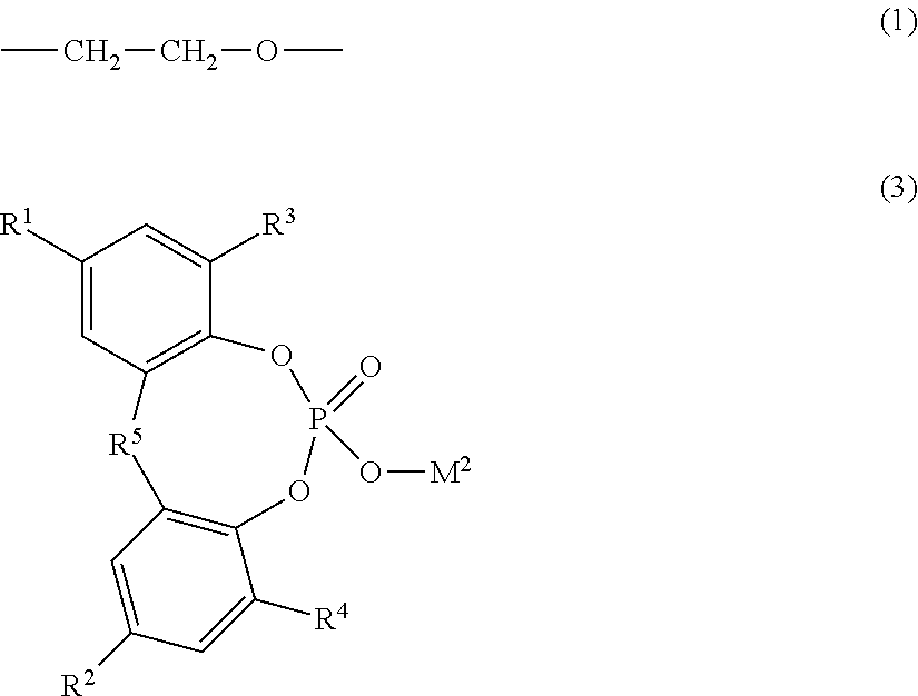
C12=C(C=C([R2])C=C1[R4])[R5]C1=C(OP(=O)(O[M2])O2)C([R3])=CC([R1])=C1.CCCOC
